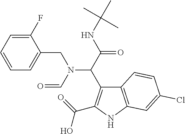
C(C(NC(C)(C)C)=O)(N(CC1=CC=CC=C1F)C=O)C1=C(C(=O)O)NC2=C1C=CC(Cl)=C2
